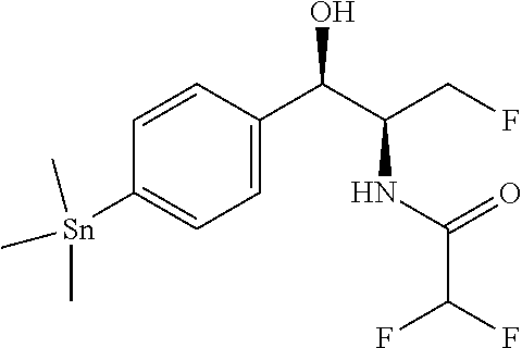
[Sn](C1=CC=C(C(C(CF)NC(C(F)F)=O)O)C=C1)(C)(C)C
